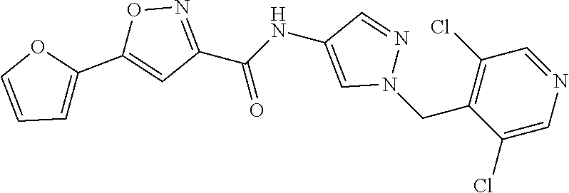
C1(C(NC2=CN(CC3=C(Cl)C=NC=C3Cl)N=C2)=O)=NOC(C2=CC=CO2)=C1
